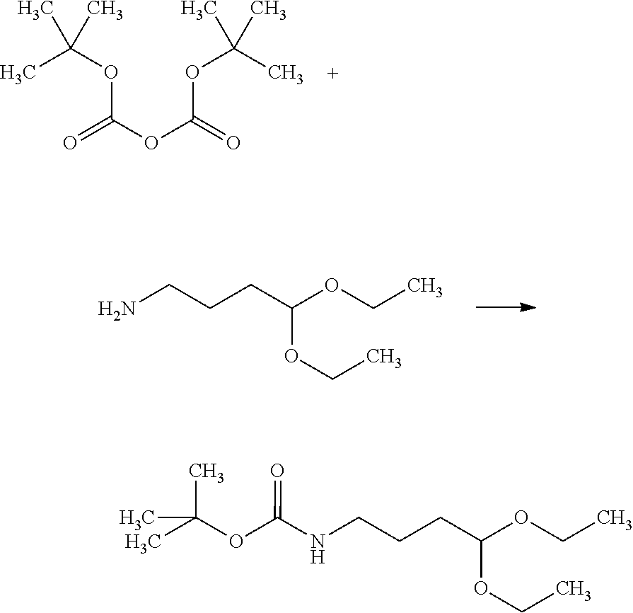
C(CCC(OCC)OCC)N.O(C(OC(OC(C)(C)C)=O)=O)C(C)(C)C.C(CCC(OCC)OCC)NC(OC(C)(C)C)=O
